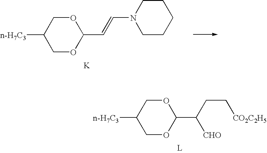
[n-H7C3]C1COC(C([CHO])CC[CO2C2H5])OC1.[n-H7C3]C1COC(C=CN2CCCCC2)OC1.[K]
